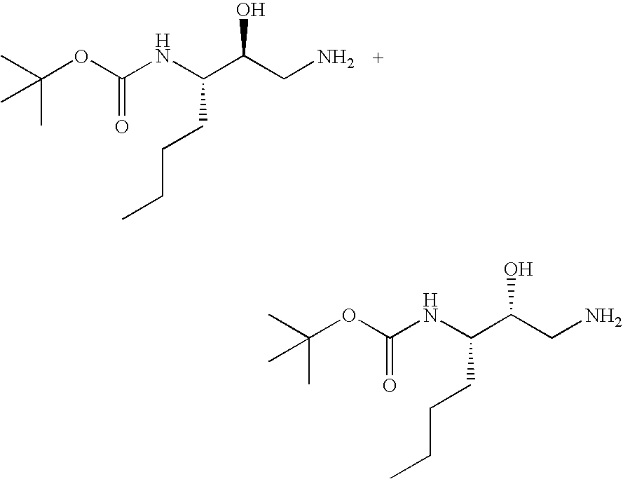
C(OC(NC(C(CN)O)CCCC)=O)(C)(C)C.C(OC(NC(C(CN)O)CCCC)=O)(C)(C)C
